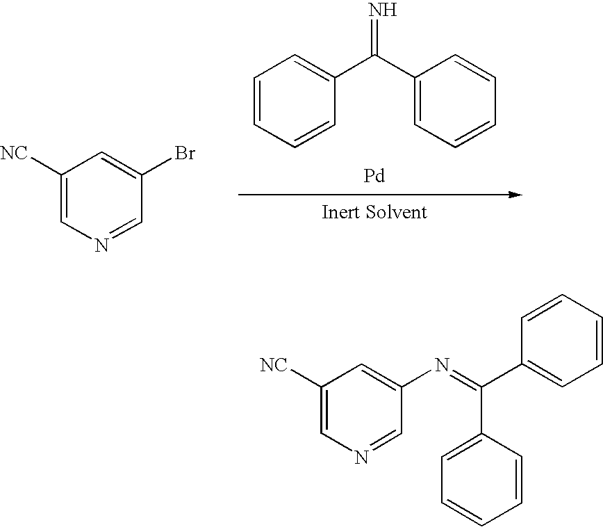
C1([NC])=CN=CC(Br)=C1.[Pd].C1=CC=CC(C(C2=CC=CC=C2)=N)=C1.C1([NC])=CN=CC(N=C(C2=CC=CC=C2)C2=CC=CC=C2)=C1
